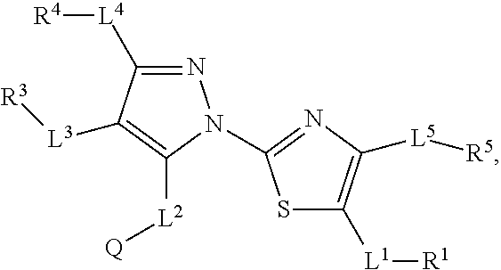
N1=C([L4][R4])C([L3][R3])=C([L2][Q])N1C1=NC([L5][R5])=C([L1][R1])S1
